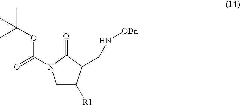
C1C([R1])C(CN[OBn])C(=O)N1C(=O)OC(C)(C)C
